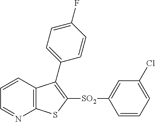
C1=CC2=C(N=C1)SC([SO2]C1=CC(Cl)=CC=C1)=C2C1=CC=C(F)C=C1
